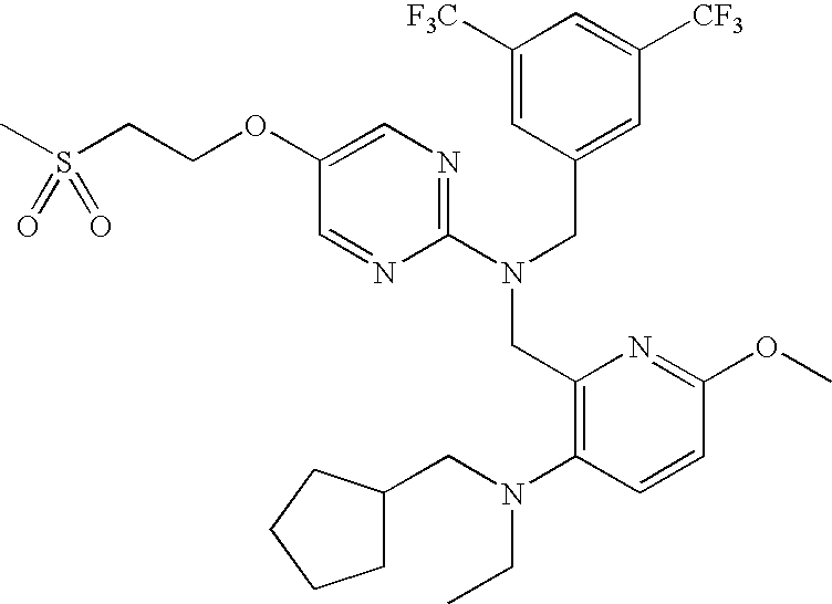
C1(OCCS(C)(=O)=O)=CN=C(N(CC2=CC([CF3])=CC([F3C])=C2)CC2=C(N(CC3CCCC3)CC)C=CC(OC)=N2)N=C1
